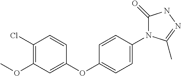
C1=CC(OC2=CC=C(N3C(=O)NN=C3C)C=C2)=CC(OC)=C1Cl
